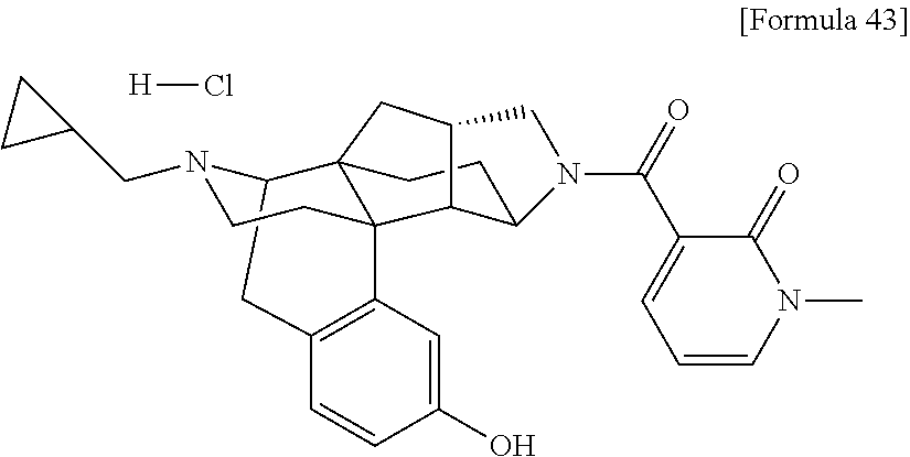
C1C2N(CC3CC3)CCC3(C4=C1C=CC(O)=C4)C21CC2C3C(CC1)N(C(=O)C1=CC=CN(C)C1=O)C2.[H]Cl
